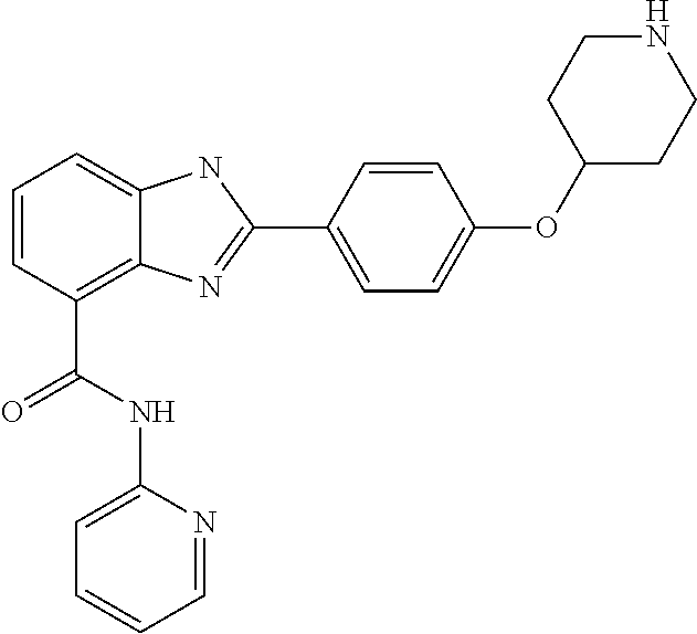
C1=CC(C(NC2=CC=CC=N2)=O)=C2C(=C1)NC(C1=CC=C(OC3CCNCC3)C=C1)=N2
